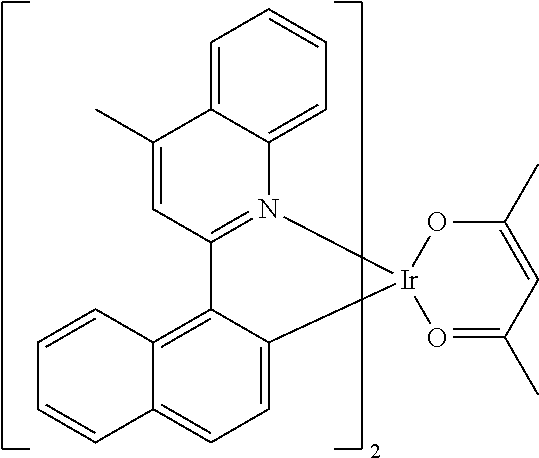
C1=CC2=C3C(=CC=C2C=C1)[Ir]1(N2=C3C=C(C)C3=CC=CC=C23)O=C(C)C=C(C)O1
